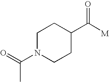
C1N(C(=O)C)CCC(C([M])=O)C1
